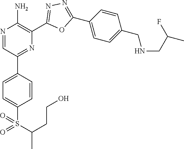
N1=CC(C2=CC=C(S(=O)(C(C)CCO)=O)C=C2)=NC(C2=NN=C(C3=CC=C(CNCC(F)C)C=C3)O2)=C1N
